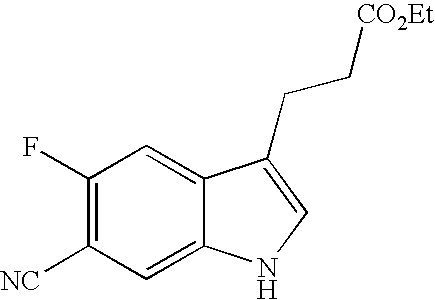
C1(F)=C([NC])C=C2C(=C1)C(CC[CO2Et])=CN2
